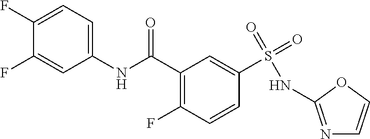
C1(F)=CC=C(NC(C2=C(F)C=CC(S(=O)(=O)NC3=NC=CO3)=C2)=O)C=C1F
